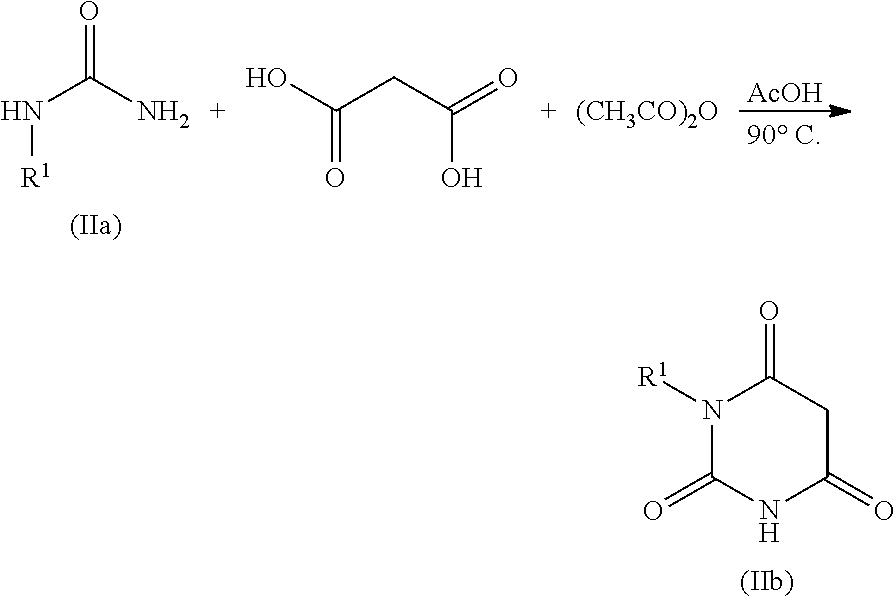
[R1]NC(=O)N.O=C(CC(=O)O)O.[(CH3CO)2O].[AcOH].N1([R1])C(=O)NC(=O)CC1=O
